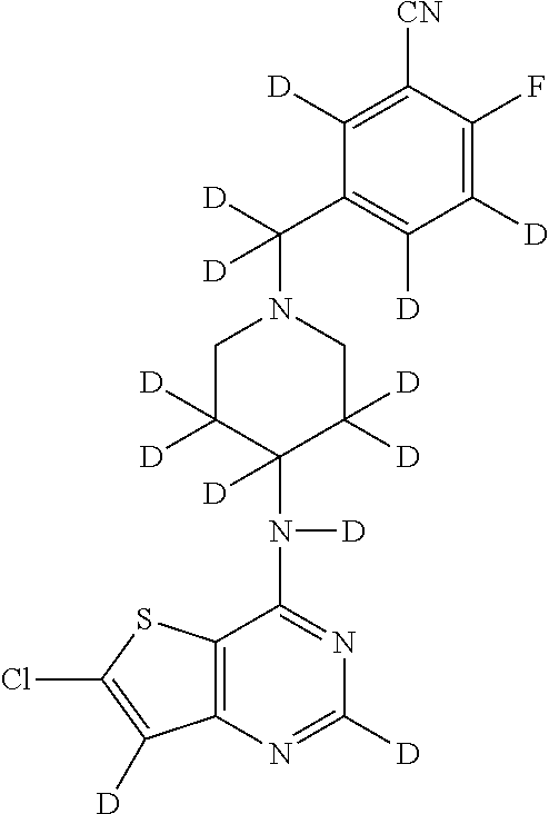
C1([CN])=C([D])C(C([D])(N2CC([D])([D])C(N([D])C3=NC([D])=NC4=C3SC(Cl)=C4[D])([D])C([D])([D])C2)[D])=C([D])C([D])=C1F
